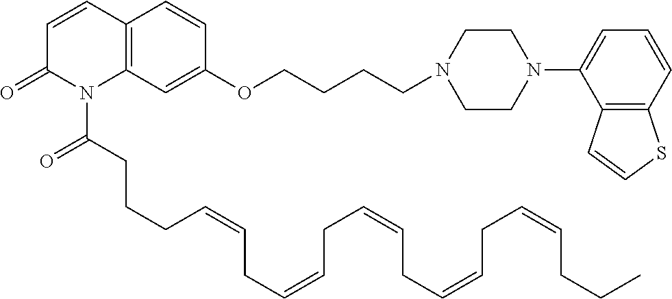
C1=CC2=C(N(C(CCCC=CCC=CCC=CCC=CCC=CCCC)=O)C1=O)C=C(OCCCCN1CCN(C3=CC=CC4=C3C=CS4)CC1)C=C2
